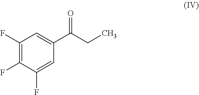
C1(F)=C(F)C(F)=CC(C(CC)=O)=C1
